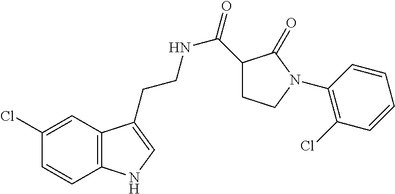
C12=C(C=C(Cl)C=C1)C(CCNC(=O)C1CCN(C3=C(Cl)C=CC=C3)C1=O)=CN2
